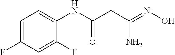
C1=C(F)C=C(F)C(NC(CC(=NO)N)=O)=C1
